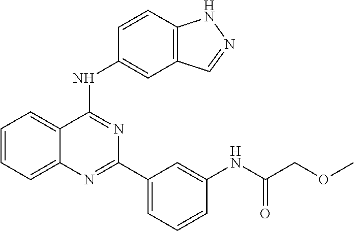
C1=CC=C2C(=C1)C(NC1=CC3=C(C=C1)NN=C3)=NC(C1=CC=CC(NC(COC)=O)=C1)=N2
